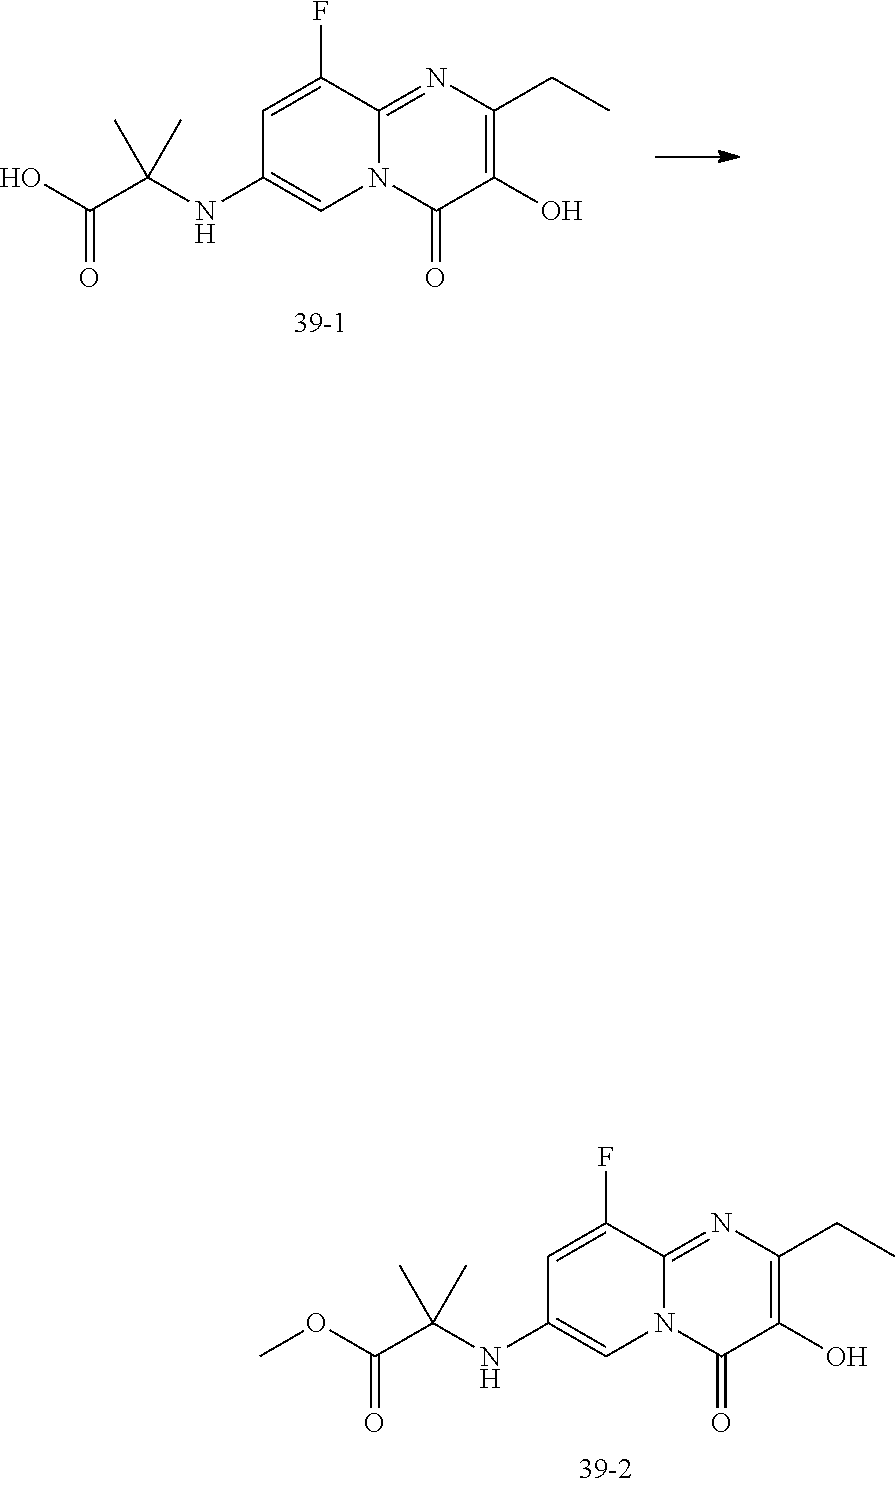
C1=C(F)C2=NC(CC)=C(O)C(=O)N2C=C1NC(C(OC)=O)(C)C.C1=C(F)C2=NC(CC)=C(O)C(=O)N2C=C1NC(C(O)=O)(C)C
